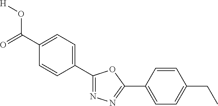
[H]OC(C1=CC=C(C2=NN=C(C3=CC=C(CC)C=C3)O2)C=C1)=O
